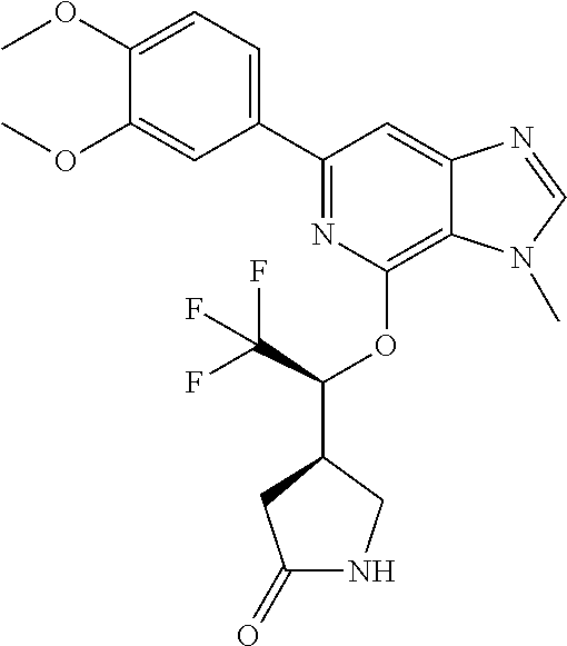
N1=C(C2=CC=C(OC)C(OC)=C2)C=C2C(=C1OC(C(F)(F)F)C1CNC(=O)C1)N(C)C=N2
